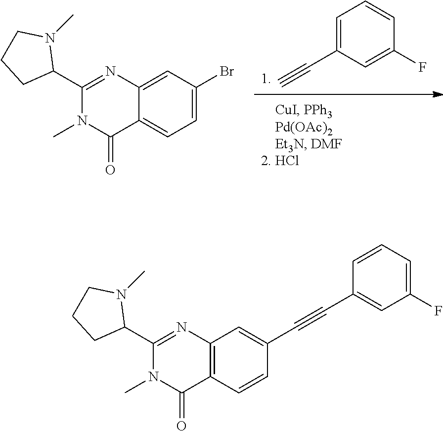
C1=C(C#C)C=C(F)C=C1.C12=CC=C(Br)C=C1N=C(C1N(C)CCC1)N(C)C2=O.C(C1=CC2=C(C(=O)N(C)C(C3N(C)CCC3)=N2)C=C1)#CC1=CC(F)=CC=C1
